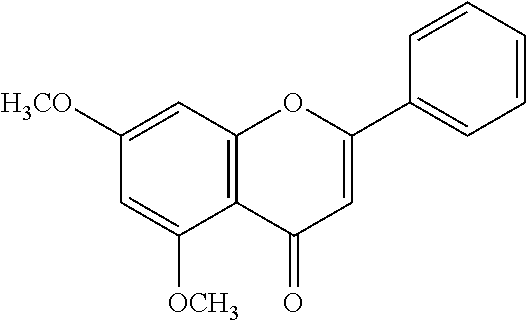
C12=C(C=C([H3CO])C=C1[OCH3])OC(C1=CC=CC=C1)=CC2=O
